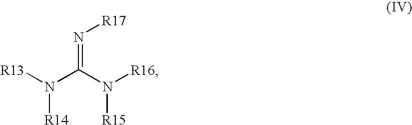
[R13]N(C(N([R16])[R15])=N[R17])[R14]
